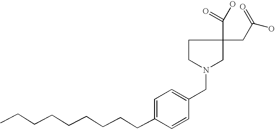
C1=C(CCCCCCCCC)C=CC(CN2CC(CC(=O)O)(C(=O)O)CC2)=C1
